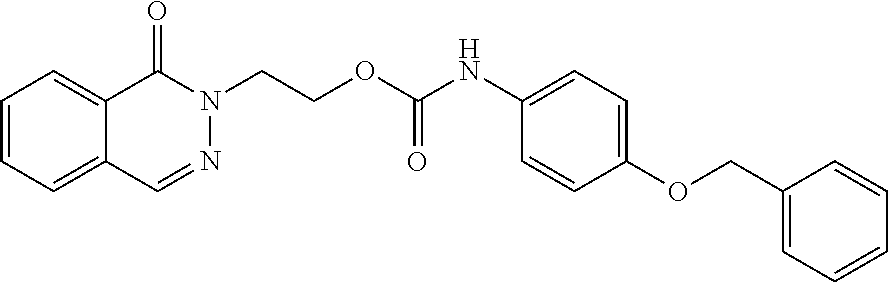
C(COC(NC1=CC=C(OCC2=CC=CC=C2)C=C1)=O)N1N=CC2=CC=CC=C2C1=O
